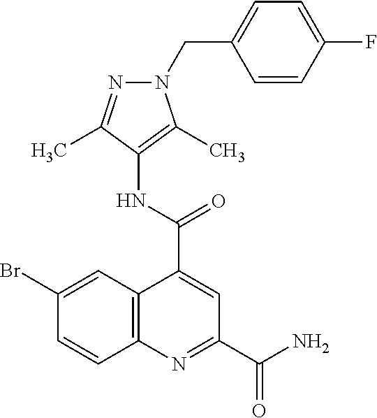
C1=CC(F)=CC=C1CN1C(C)=C(NC(C2=CC(C(N)=O)=NC3=C2C=C(Br)C=C3)=O)C(C)=N1
